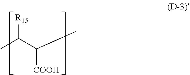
CC(C(C)[COOH])[R15]
